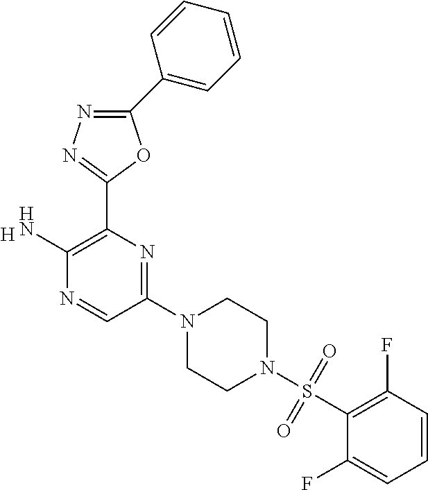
C1(C2=CC=CC=C2)=NN=C(C2=C(N)N=CC(N3CCN(S(C4=C(F)C=CC=C4F)(=O)=O)CC3)=N2)O1.[H]
